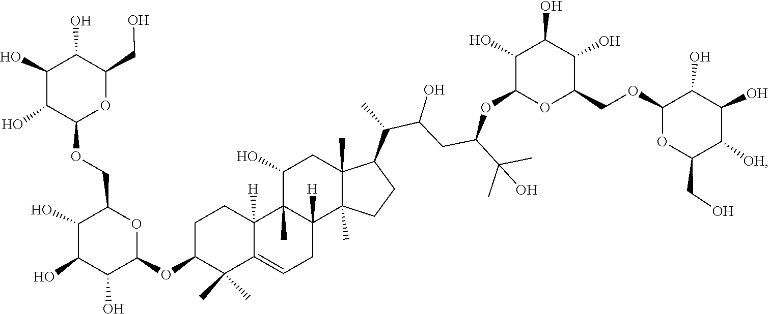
O1C(COC2OC(CO)C([OH])C(O)C2O)C(O)C(O)C(O)C1OC(CC(C(C1C2(C)CC(O)C3(C)C([H])(CC=C4C(C)(C)C(OC5OC(COC6C(O)C(O)C(O)C(CO)O6)C(O)C(O)C5O)CCC43[H])C2(C)CC1)C)O)C(C)(O)C
